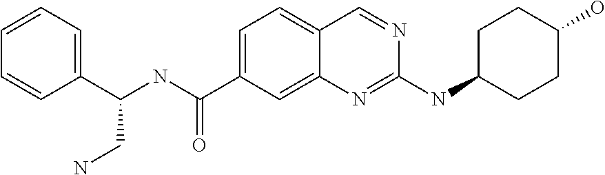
C1=CC=C(C(NC(C2=CC=C3C(=C2)N=C(NC2CCC(O)CC2)N=C3)=O)CN)C=C1
